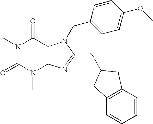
N1(C)C(=O)N(C)C2=C(C1=O)N(CC1=CC=C(OC)C=C1)C(NC1CC3=C(C1)C=CC=C3)=N2
